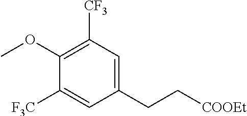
C1([F3C])=CC(CC[COOEt])=CC([CF3])=C1OC
